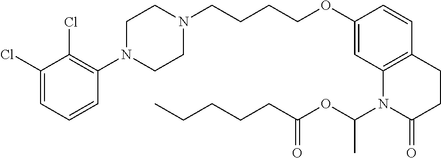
C1(Cl)=CC=CC(N2CCN(CCCCOC3=CC4=C(C=C3)CCC(=O)N4C(OC(CCCCC)=O)C)CC2)=C1Cl
